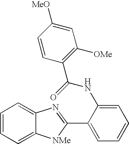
C12=CC=CC=C1[NMe]C(C1=CC=CC=C1NC(=O)C1=C([OMe])C=C([MeO])C=C1)=N2
